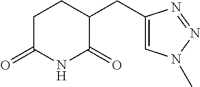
C1(CC2CCC(=O)NC2=O)=CN(C)N=N1
